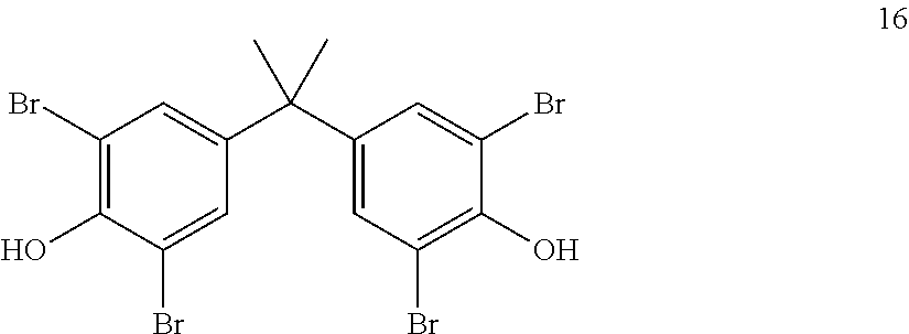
C1(Br)=C(O)C(Br)=CC(C(C2=CC(Br)=C(O)C(Br)=C2)(C)C)=C1
